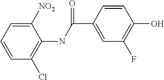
C1=CC=C([NO2])C(NC(C2=CC(F)=C(O)C=C2)=O)=C1Cl
